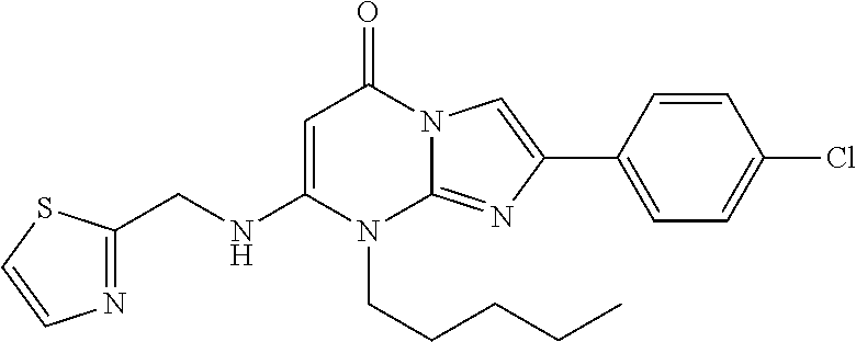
N1(CCCCC)C2=NC(C3=CC=C(Cl)C=C3)=CN2C(=O)C=C1NCC1=NC=CS1
